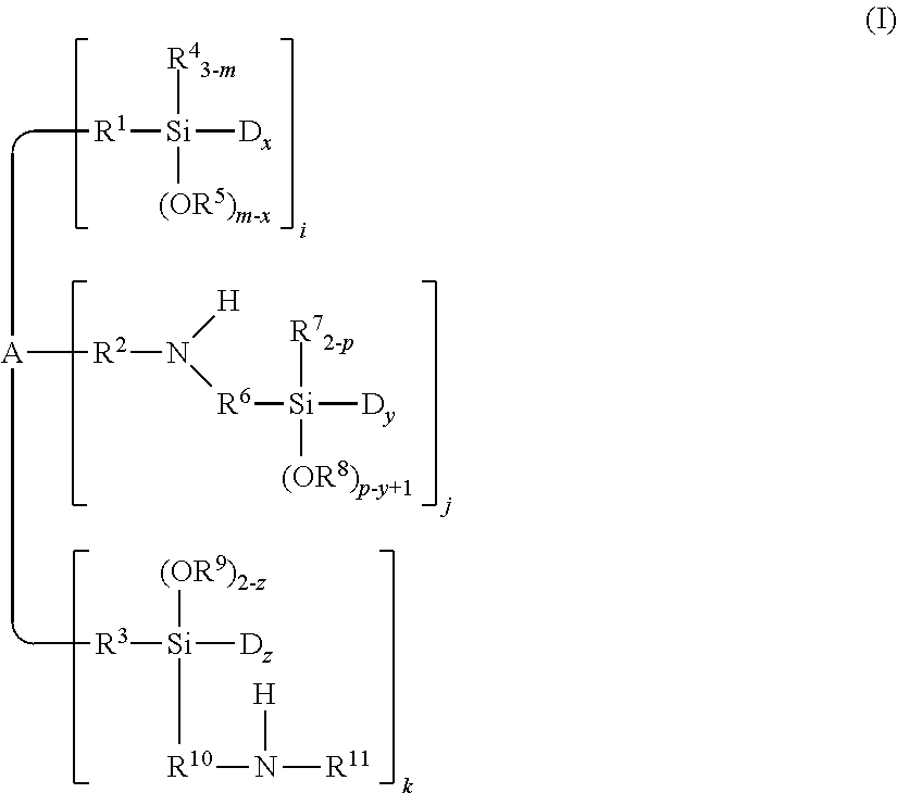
[R1]([Si]([Dx])([R43-m])[(OR5)m-x])C.[A]([R2]N([H])[R6][Si]([Dy])([R72-p])[(OR8)p-y+1])(C)C.[R3]([Si]([Dz])([(OR9)2-z])[R10]N([R11])[H])C
